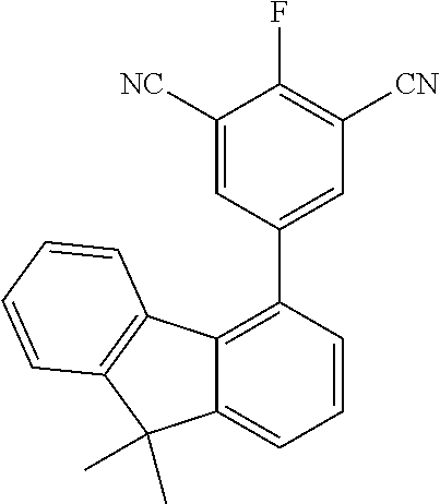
C1([NC])=CC(C2=C3C(=CC=C2)C(C)(C)C2=C3C=CC=C2)=CC([CN])=C1F
